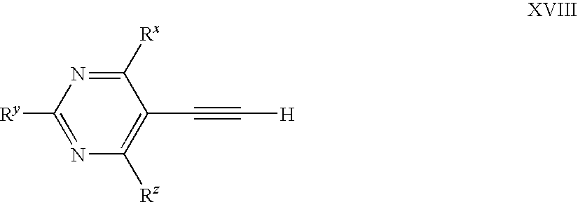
C1([Rx])=NC([Ry])=NC([Rz])=C1C#C[H]
